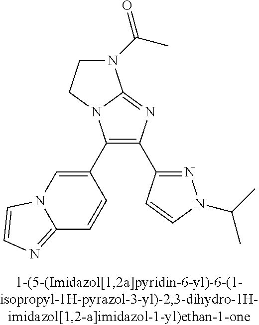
C1(C2=CN3C(=NC=C3)C=C2)=C(C2=NN(C(C)C)C=C2)N=C2N1CCN2C(C)=O
